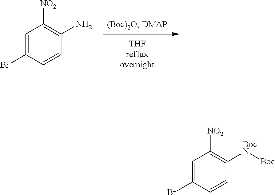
C1=C(Br)C=CC(N)=C1[NO2].C1=C(Br)C=CC([BocN][Boc])=C1[NO2]
